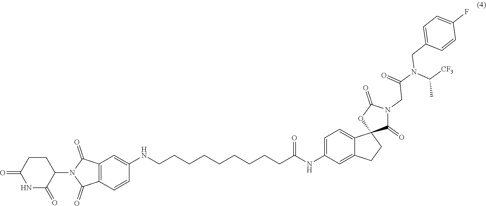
C1(NCCCCCCCCCC(NC2=CC=C3C(=C2)CCC32C(=O)N(CC(N(C([CF3])C)CC3=CC=C(F)C=C3)=O)C(=O)O2)=O)=CC2=C(C=C1)C(=O)N(C1CCC(=O)NC1=O)C2=O
